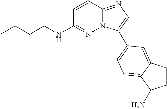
CCCCNC1=NN2C(=NC=C2C2=CC=C3C(=C2)CCC3N)C=C1
